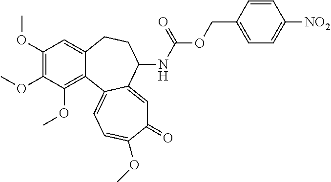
C1(OC)=C(OC)C(OC)=C2C(=C1)CCC(NC(OCC1=CC=C([NO2])C=C1)=O)C1=CC(=O)C(OC)=CC=C21
